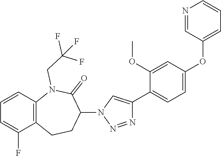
C1=CC2=C(C(F)=C1)CCC(N1C=C(C3=CC=C(OC4=CC=CN=C4)C=C3OC)N=N1)C(=O)N2CC(F)(F)F
